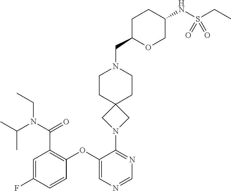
C1=C(F)C=CC(OC2=CN=CN=C2N2CC3(C2)CCN(CC2OCC(NS(CC)(=O)=O)CC2)CC3)=C1C(N(CC)C(C)C)=O
